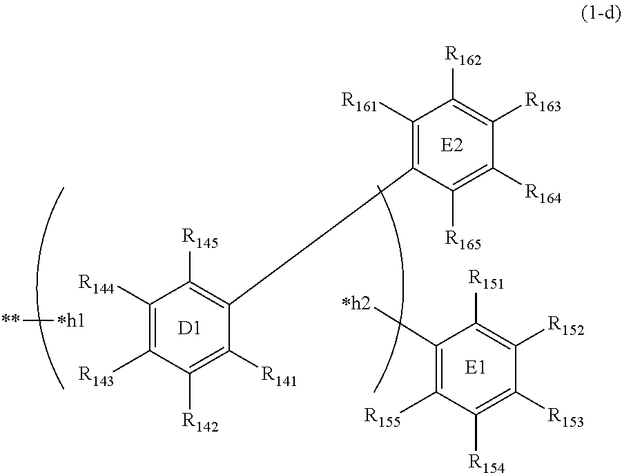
C1([R144])=C([R143])C([R142])=C([R141])C(C2=C([R161])C([R162])=C([R163])C([R164])=C2[R165])=C1[R145].[D1].[E2].[R151]C1=C([R152])C([R153])=C([R154])C([R155])=C1[*h2].[**][*h1]
